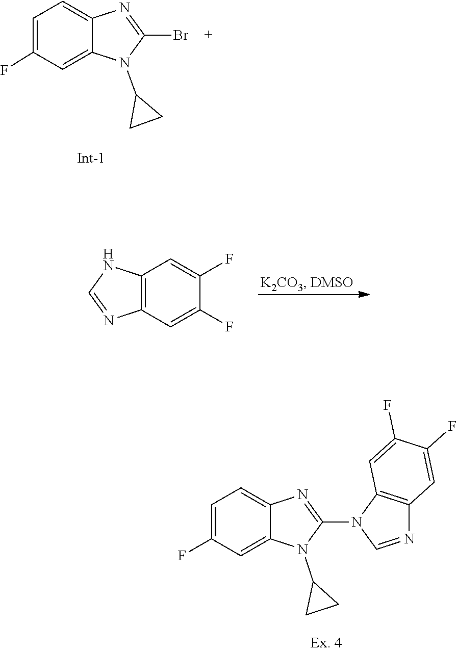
C12=C(C=C(F)C(F)=C1)N=CN2C1=NC2=CC=C(F)C=C2N1C1CC1.C1(Br)=NC2=CC=C(F)C=C2N1C1CC1.C1(F)=CC2=C(C=C1F)N=CN2
